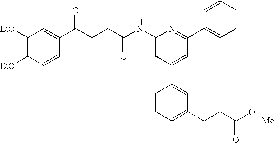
C1(NC(CCC(C2=CC([EtO])=C([EtO])C=C2)=O)=O)=CC(C2=CC(CCC(O)=O)=CC=C2)=CC(C2=CC=CC=C2)=N1
